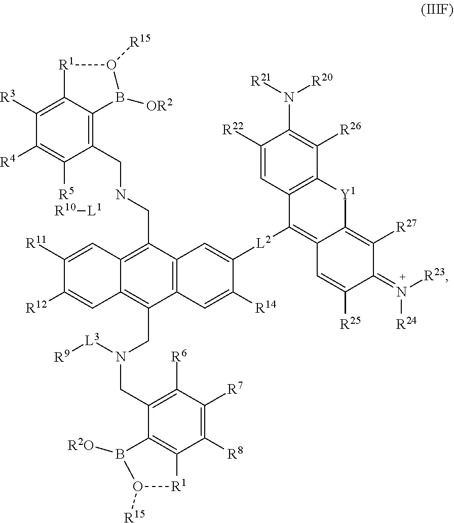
[R10][L1].C12=C(CNCC3=C4C(=C([R3])C([R4])=C3[R5])[R1]O([R15])B4[OR2])C3=C(C(CN(CC4=C([R6])C([R7])=C([R8])C5=C4B([R2O])O([R15])[R1]5)[L3][R9])=C1C=C([R12])C([R11])=C2)C=C([R14])C([L2]C1=C2C(=C([R27])C(=N([R23])[R24])C([R25])=C2)[Y1]C2=C1C=C([R22])C(N([R21])[R20])=C2[R26])=C3
